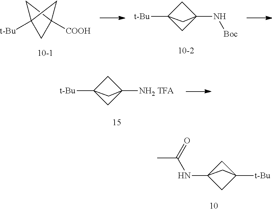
C12([COOH])CC([t-Bu])(C1)C2.[t-Bu]C12CC(N[Boc])(C1)C2.[t-Bu]C12CC([NH2 TFA])(C1)C2.N(C(C)=O)C12CC([t-Bu])(C1)C2
